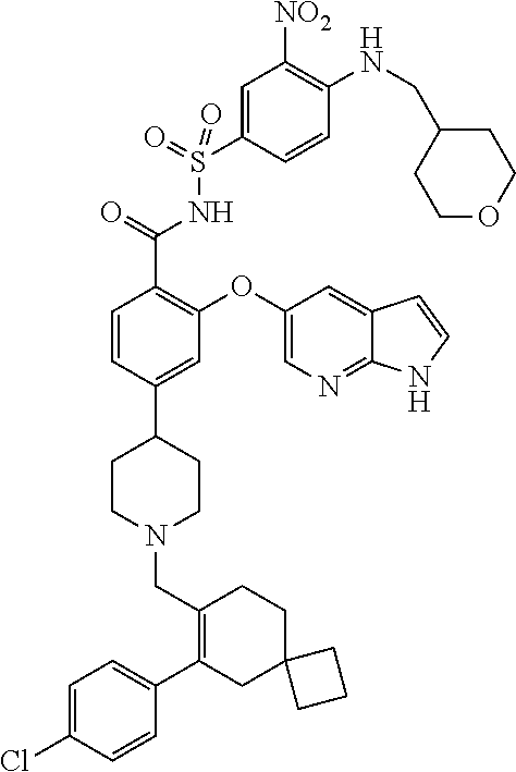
C1=C(Cl)C=CC(C2=C(CN3CCC(C4=CC(OC5=CN=C6C(=C5)C=CN6)=C(C(=O)NS(C5=CC([NO2])=C(NCC6CCOCC6)C=C5)(=O)=O)C=C4)CC3)CCC3(C2)CCC3)=C1
